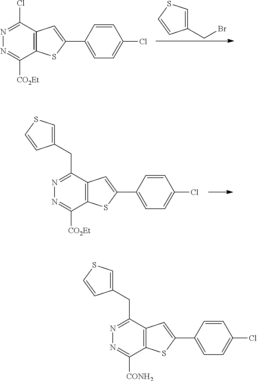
N1=C(Cl)C2=C(C([CO2Et])=N1)SC(C1=CC=C(Cl)C=C1)=C2.C1(CBr)=CSC=C1.N1=C(CC2=CSC=C2)C2=C(C([CO2Et])=N1)SC(C1=CC=C(Cl)C=C1)=C2.N1=C(CC2=CSC=C2)C2=C(C([CONH2])=N1)SC(C1=CC=C(Cl)C=C1)=C2
